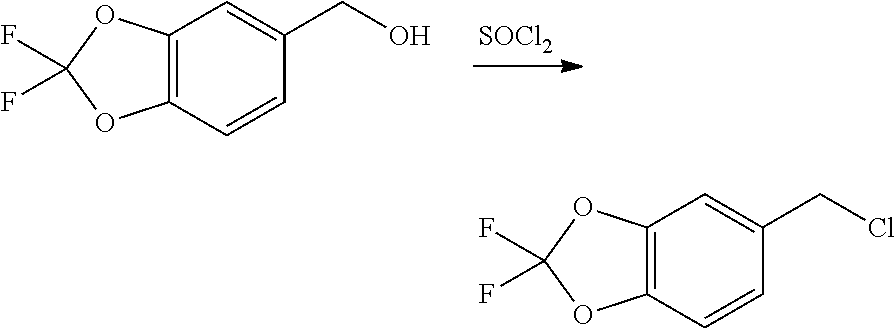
C1=CC(CO)=CC2=C1OC(F)(F)O2.[SOCl2].C1=CC(CCl)=CC2=C1OC(F)(F)O2
